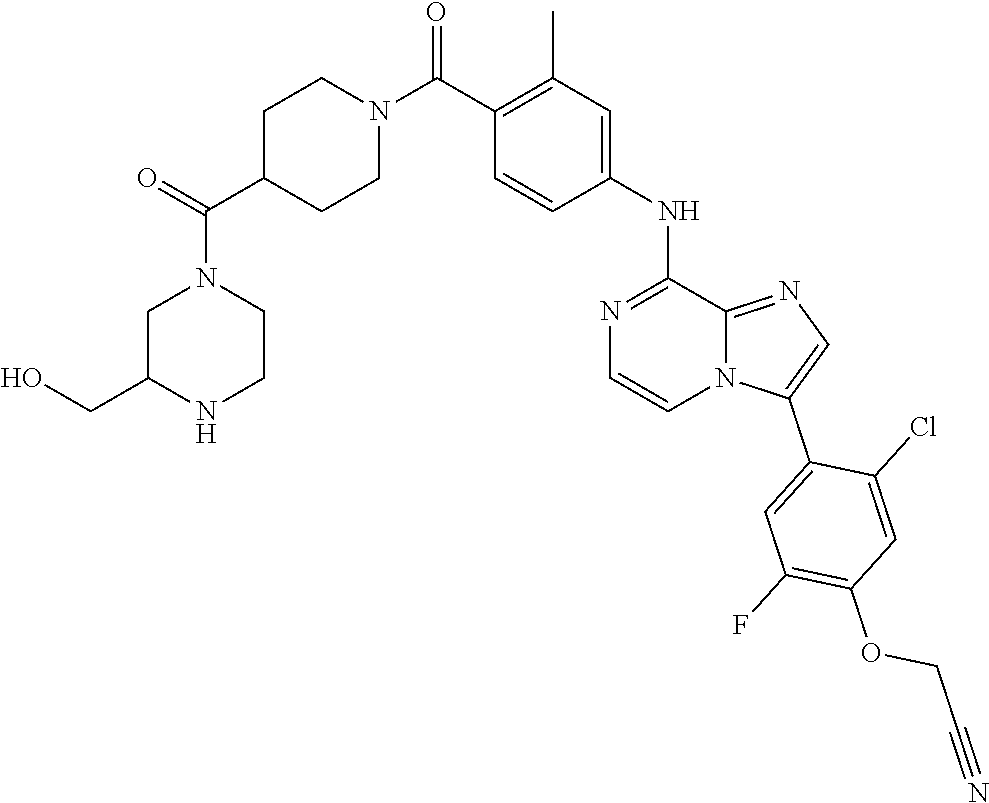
C12=NC=C(C3=CC(F)=C(OCC#N)C=C3Cl)N1C=CN=C2NC1=CC(C)=C(C(N2CCC(C(=O)N3CCNC(CO)C3)CC2)=O)C=C1
